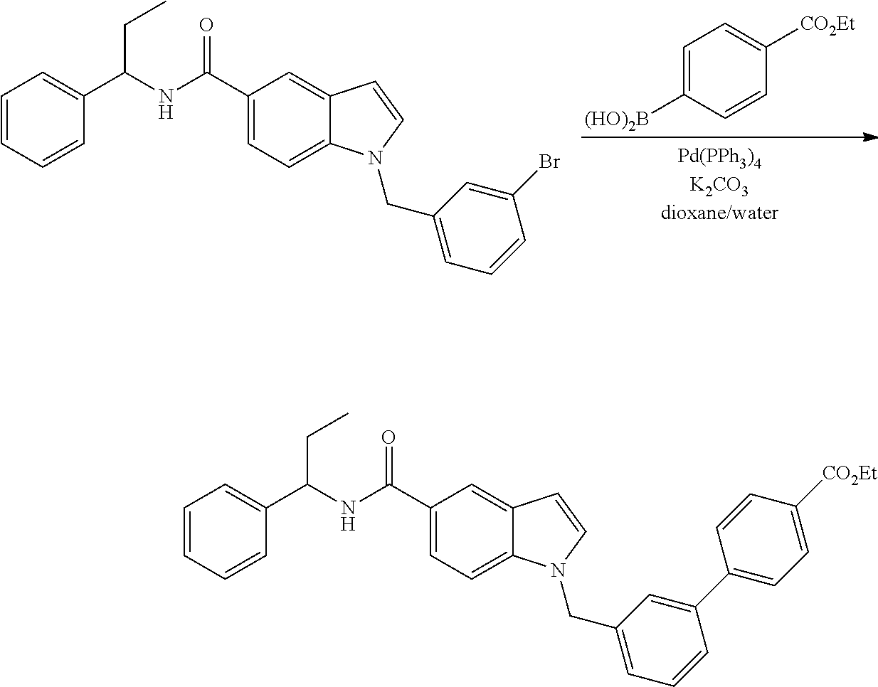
C1(C(NC(C2=CC=CC=C2)CC)=O)=CC=C2C(=C1)C=CN2CC1=CC=CC(C2=CC=C([CO2Et])C=C2)=C1.C1(C(NC(C2=CC=CC=C2)CC)=O)=CC=C2C(=C1)C=CN2CC1=CC=CC(Br)=C1.C1=C([(HO)2B])C=CC([CO2Et])=C1
